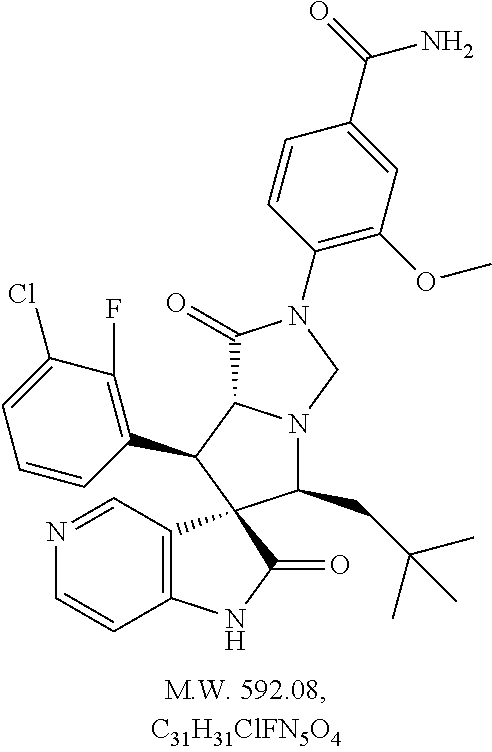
C12=C(C=NC=C1)C1(C(=O)N2)C(CC(C)(C)C)N2C(C1C1=C(F)C(Cl)=CC=C1)C(=O)N(C1=C(OC)C=C(C(=O)N)C=C1)C2
